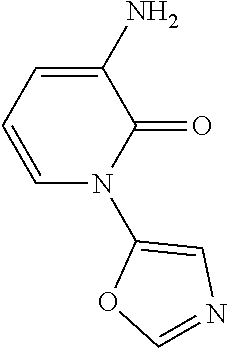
C1(N)=CC=CN(C2=CN=CO2)C1=O
